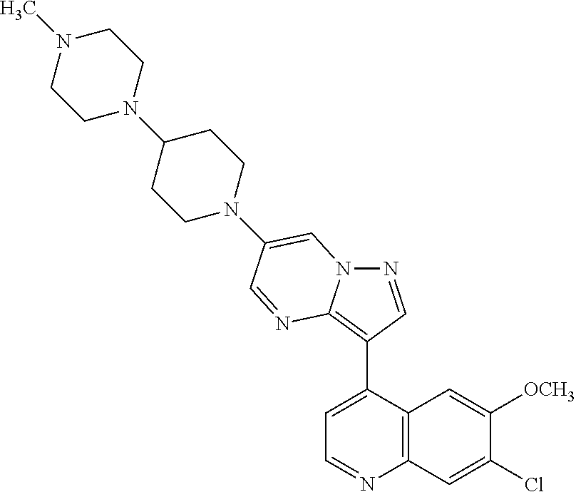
N1=CC(C2=CC=NC3=C2C=C([OCH3])C(Cl)=C3)=C2N1C=C(N1CCC(N3CCN(C)CC3)CC1)C=N2
